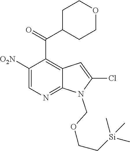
C1([O2N])=CN=C2C(=C1C(=O)C1CCOCC1)C=C(Cl)N2COCC[Si](C)(C)C
